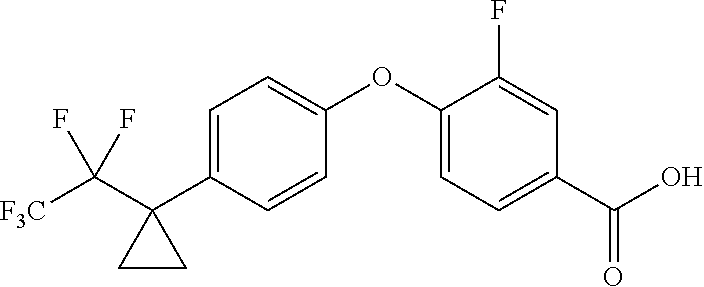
C1=C(C2(C([F3C])(F)F)CC2)C=CC(OC2=CC=C(C(O)=O)C=C2F)=C1
